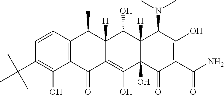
C1=CC2=C(C(O)=C1C(C)(C)C)C(=O)C1=C(O)C3(O)C([H])(C(O)C1([H])C2C)C(N(C)C)C(O)=C(C(N)=O)C3=O
